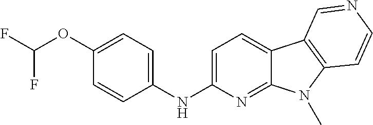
C1=CC(OC(F)F)=CC=C1NC1=CC=C2C(=N1)N(C)C1=C2C=NC=C1
